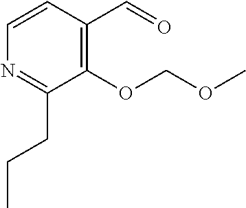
C1(OCOC)=C(C=O)C=CN=C1CCC
